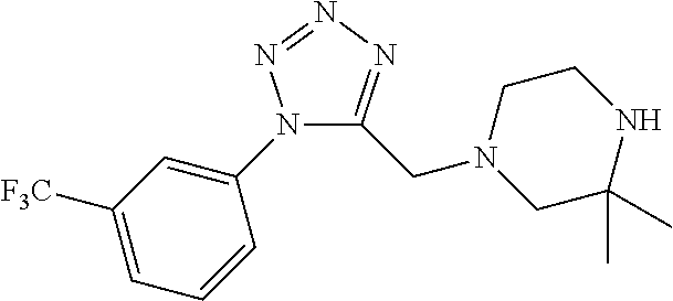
N1(C2=CC([F3C])=CC=C2)C(CN2CC(C)(C)NCC2)=NN=N1
